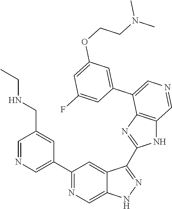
C1(C2=CN=CC(CNCC)=C2)=NC=C2C(=C1)C(C1=NC3=C(N1)C=NC=C3C1=CC(OCCN(C)C)=CC(F)=C1)=NN2
